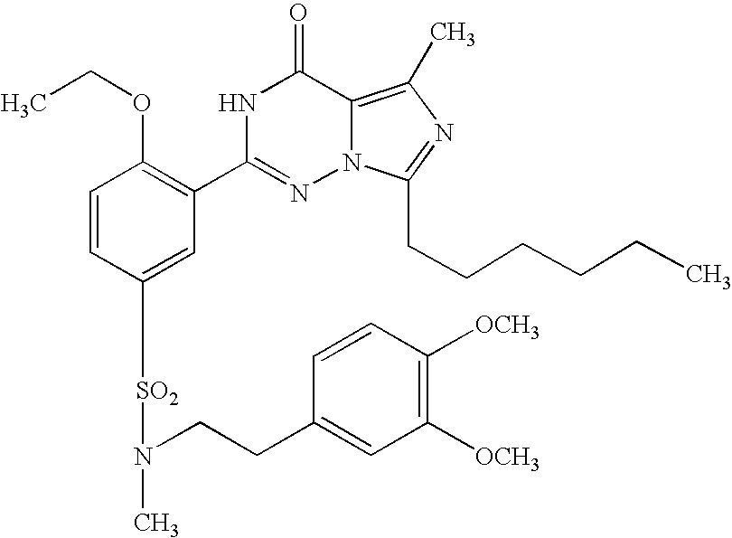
C1=CC([SO2]N(C)CCC2=CC([OCH3])=C([OCH3])C=C2)=CC(C2=NN3C(=C(C)N=C3CCCCCC)C(=O)N2)=C1OCC
